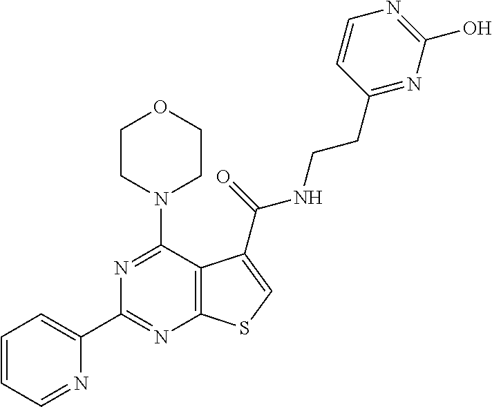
C1(C2=CC=CC=N2)=NC2=C(C(N3CCOCC3)=N1)C(C(=O)NCCC1=NC(O)=NC=C1)=CS2
